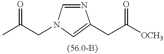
N1=CN(CC(C)=O)C=C1CC([OCH3])=O
